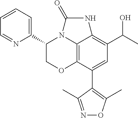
C12=C3C(C4=C(C)ON=C4C)=CC(C(C)O)=C1NC(=O)N2C(C1=CC=CC=N1)CO3
